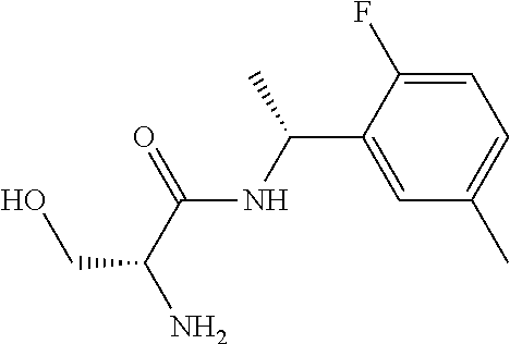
C1=C(F)C(C(NC(C(N)CO)=O)C)=CC(C)=C1
